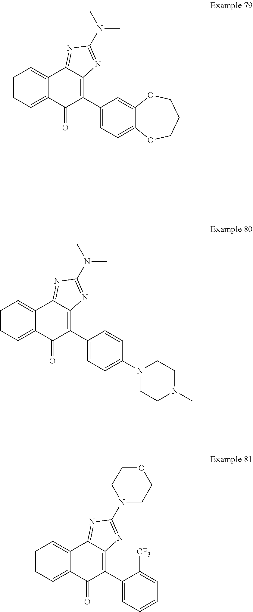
C1=CC=C2C(=C1)C1=NC(N(C)C)=NC1=C(C1=CC=C(N3CCN(C)CC3)C=C1)C2=O.C1=CC=C2C(=C1)C1=NC(N3CCOCC3)=NC1=C(C1=CC=CC=C1[CF3])C2=O.C1=CC=C2C(=C1)C1=NC(N(C)C)=NC1=C(C1=CC=C3C(=C1)OCCCO3)C2=O
